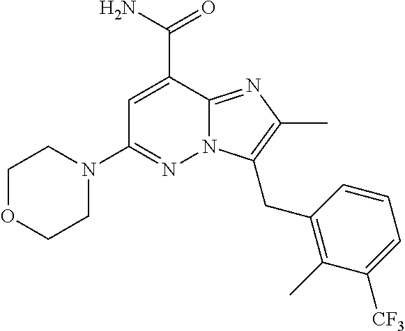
C1OCCN(C2=NN3C(=NC(C)=C3CC3=C(C)C([CF3])=CC=C3)C(C(=O)N)=C2)C1
